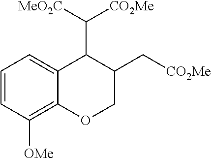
C1=CC([OMe])=C2C(=C1)C(C([MeO2C])[CO2Me])C(C[CO2Me])CO2
